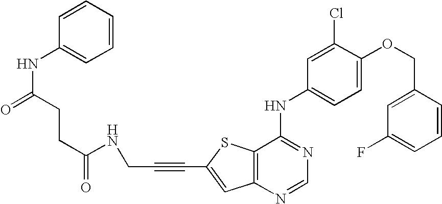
C12=C(SC(C#CCNC(=O)CCC(NC3=CC=CC=C3)=O)=C1)C(NC1=CC=C(OCC3=CC(F)=CC=C3)C(Cl)=C1)=NC=N2
